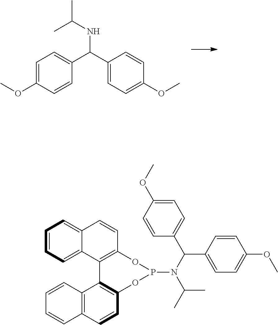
C1=C(OC)C=CC(C(C2=CC=C(OC)C=C2)NC(C)C)=C1.C1=CC=C2C(=C1)C=CC1=C2C2=C(C=CC3=C2C=CC=C3)OP(N(C(C)C)C(C2=CC=C(OC)C=C2)C2=CC=C(OC)C=C2)O1
